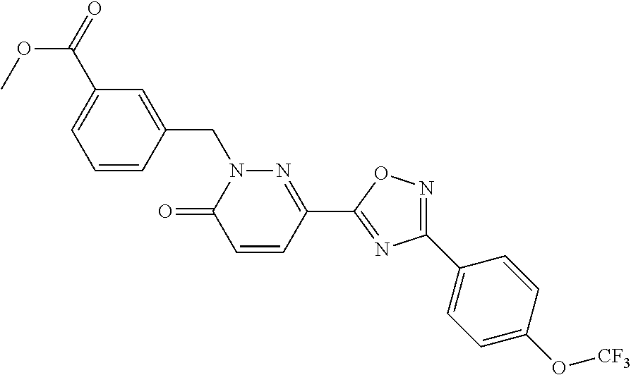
C1=CC(CN2C(=O)C=CC(C3=NC(C4=CC=C(O[CF3])C=C4)=NO3)=N2)=CC(C(=O)OC)=C1
